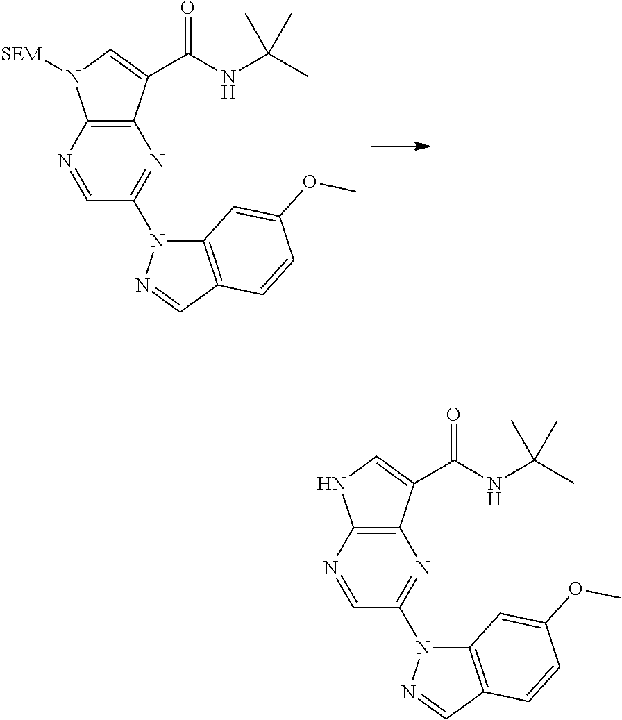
C12=C(C(C(NC(C)(C)C)=O)=CN1[SEM])N=C(N1C3=C(C=N1)C=CC(OC)=C3)C=N2.C12=C(C(C(NC(C)(C)C)=O)=CN1)N=C(N1C3=C(C=N1)C=CC(OC)=C3)C=N2
